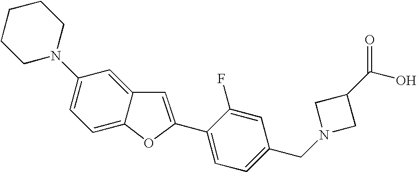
C1(N2CCCCC2)=CC=C2C(=C1)C=C(C1=CC=C(CN3CC(C(O)=O)C3)C=C1F)O2
